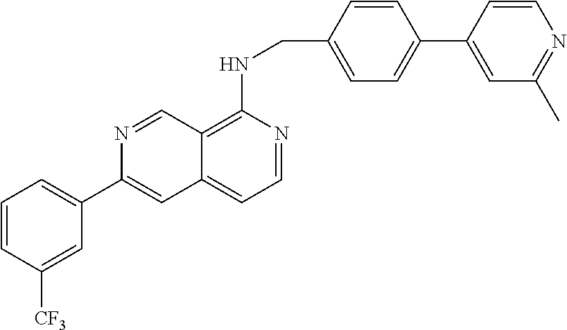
C12=C(NCC3=CC=C(C4=CC(C)=NC=C4)C=C3)N=CC=C1C=C(C1=CC=CC([CF3])=C1)N=C2
